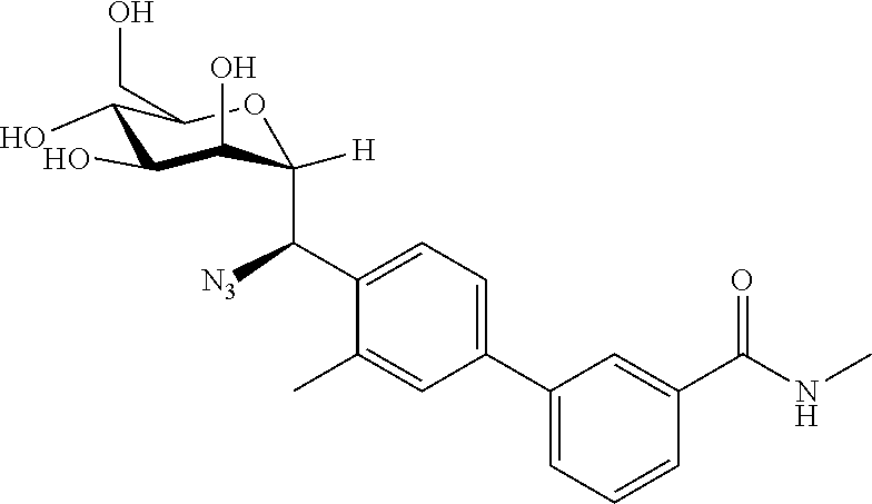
C1=C(C2=CC=C(C([N3])C3([H])C(O)C(O)C(O)C(CO)O3)C(C)=C2)C=C(C(NC)=O)C=C1
